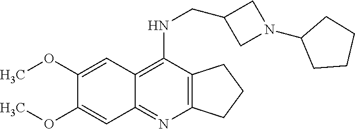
C12=C(C(NCC3CN(C4CCCC4)C3)=C3C(=N1)C=C(OC)C(OC)=C3)CCC2
